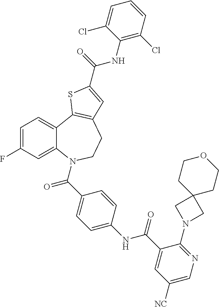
C1=C(F)C=C2C(=C1)C1=C(CCN2C(C2=CC=C(NC(C3=CC([NC])=CN=C3N3CC4(C3)CCOCC4)=O)C=C2)=O)C=C(C(=O)NC2=C(Cl)C=CC=C2Cl)S1
